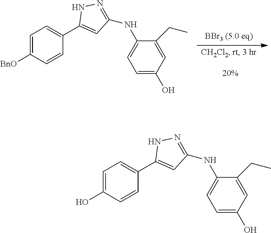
C1=C([BnO])C=CC(C2=CC(NC3=CC=C(O)C=C3CC)=NN2)=C1.C1=C(O)C=CC(C2=CC(NC3=CC=C(O)C=C3CC)=NN2)=C1
